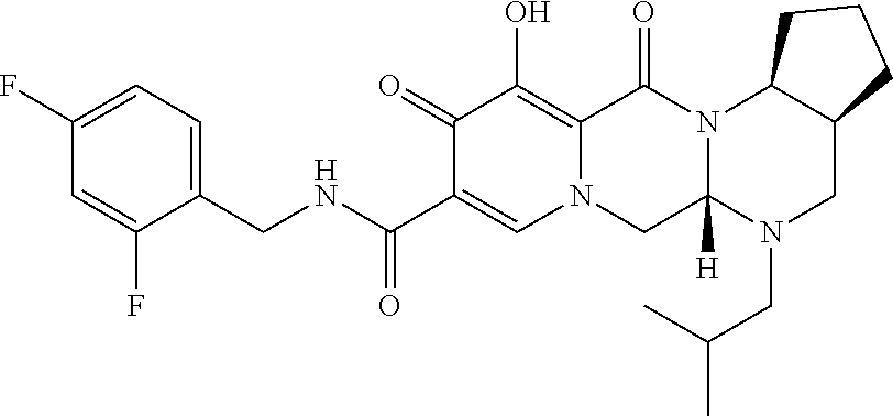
C1(CNC(C2=CN3C(=C(O)C2=O)C(=O)N2C([H])(C3)N(CC(C)C)CC3C2CCC3)=O)=CC=C(F)C=C1F
